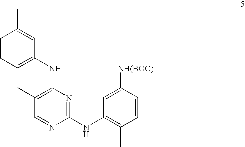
C1(NC2=C(C)C=CC([NH(BOC)])=C2)=NC(NC2=CC=CC(C)=C2)=C(C)C=N1
